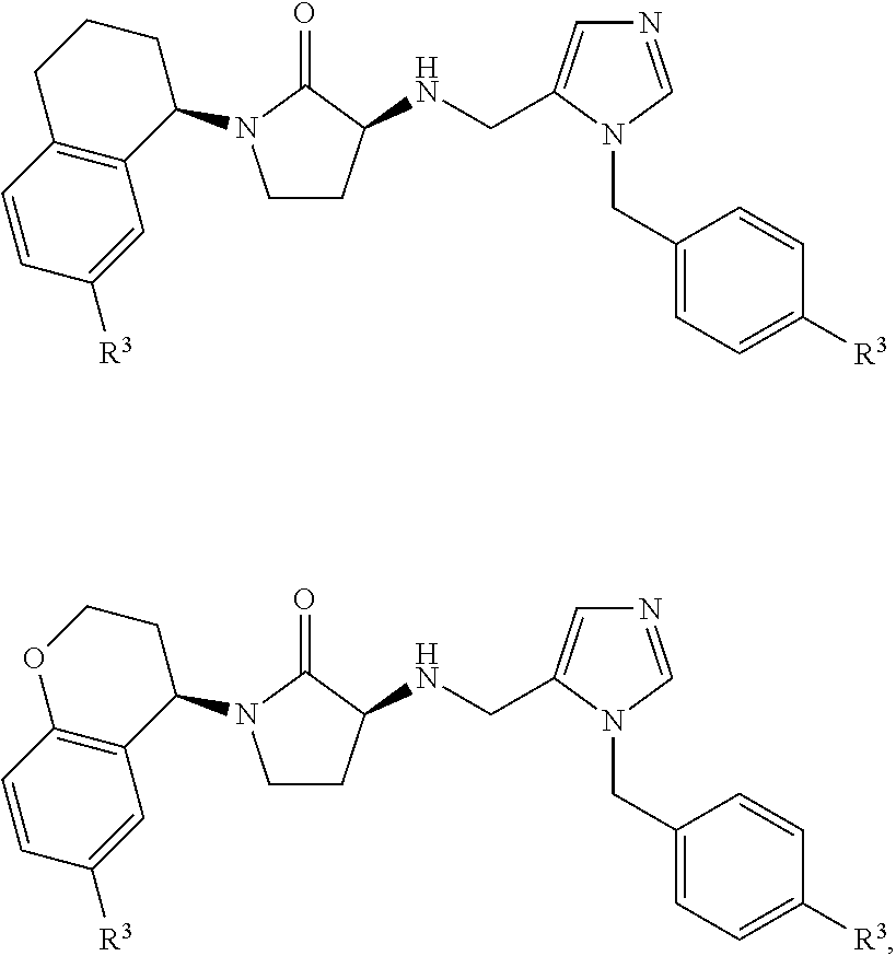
C1CC(NCC2=CN=CN2CC2=CC=C([R3])C=C2)C(=O)N1C1C2=C(C=CC([R3])=C2)OCC1.C1CC(NCC2=CN=CN2CC2=CC=C([R3])C=C2)C(=O)N1C1C2=C(C=CC([R3])=C2)CCC1
